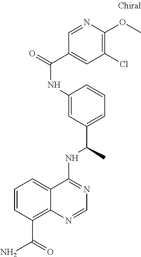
C1(NC(=O)C2=CC(Cl)=C(OC)N=C2)=CC(C(C)NC2=NC=NC3=C(C(=O)N)C=CC=C23)=CC=C1
